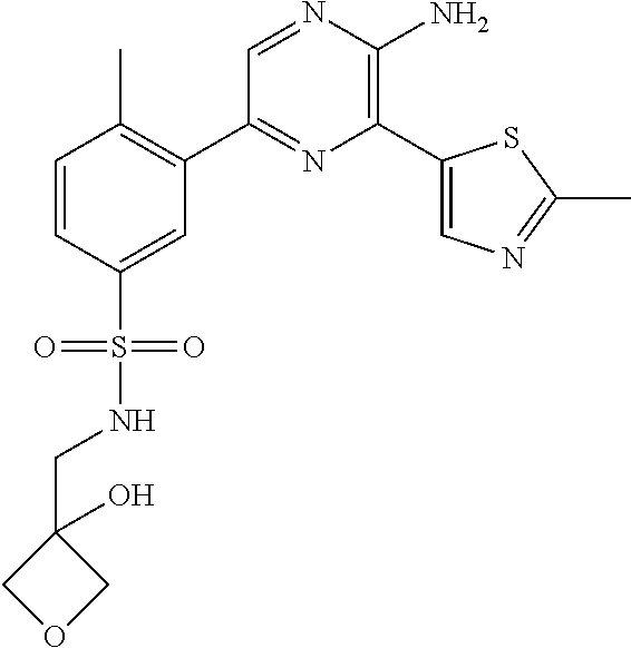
C1(C2=C(C)C=CC(S(=O)(=O)NCC3(O)COC3)=C2)=NC(C2=CN=C(C)S2)=C(N)N=C1
